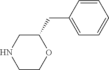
C1COC(CC2=CC=CC=C2)CN1
